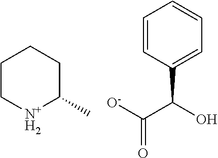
C1C[N+H2]C(C)CC1.C1=CC(C(O)C([O-])=O)=CC=C1
